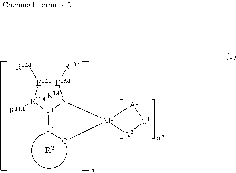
[E13A]1([R13A])[E12A]([R12A])[E11A]([R11A])[E1]2N1[M1]1(C[E2]2)[A2][G1][A1]1.[R1A].[R2]
